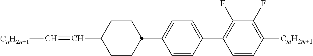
C1=CC(C2=C(F)C(F)=C([CmH2m+1])C=C2)=CC=C1C1CCC(C=C[CnH2n+1])CC1
